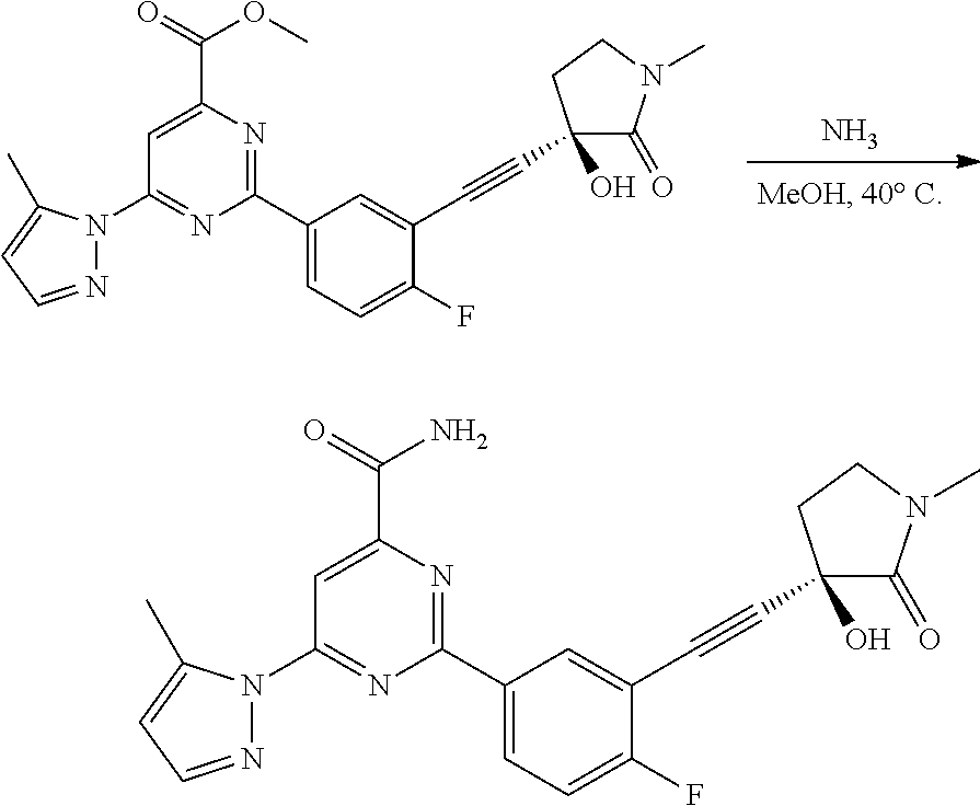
N.C1(N2N=CC=C2C)=NC(C2=CC=C(F)C(C#CC3(O)C(=O)N(C)CC3)=C2)=NC(C(=O)OC)=C1.C1(N2N=CC=C2C)=NC(C2=CC=C(F)C(C#CC3(O)C(=O)N(C)CC3)=C2)=NC(C(=O)N)=C1
